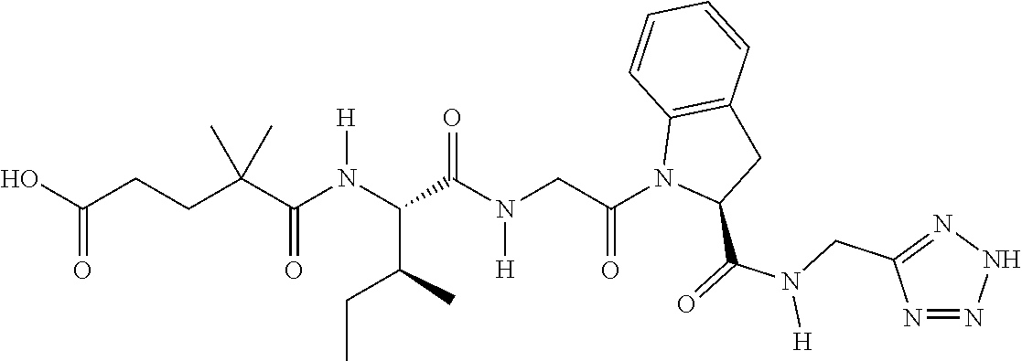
OC(CCC(C(N(C(C(N(CC(N1C(C(=O)N(CC2=NNN=N2)[H])CC2=C1C=CC=C2)=O)[H])=O)C(C)CC)[H])=O)(C)C)=O
